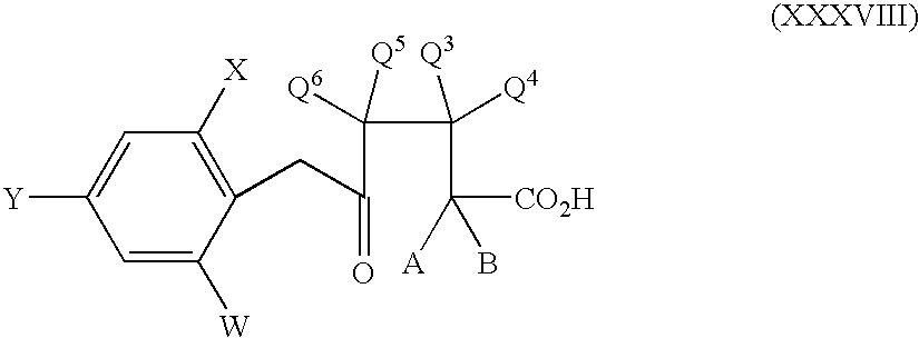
C1=C([Y])C=C([W])C(CC(=O)C(C(C([CO2H])([A])B)([Q4])[Q3])([Q6])[Q5])=C1[X]
